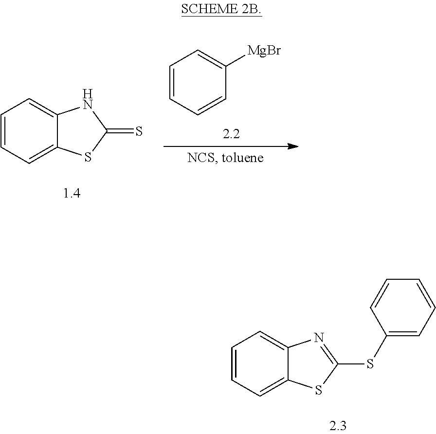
C1=CC=C2C(=C1)N=C(SC1=CC=CC=C1)S2.C1=CC=C2C(=C1)NC(=S)S2.C1=CC=CC([MgBr])=C1
